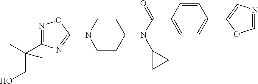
N1=C(C(CO)(C)C)N=C(N2CCC(N(C(=O)C3=CC=C(C4=CN=CO4)C=C3)C3CC3)CC2)O1
